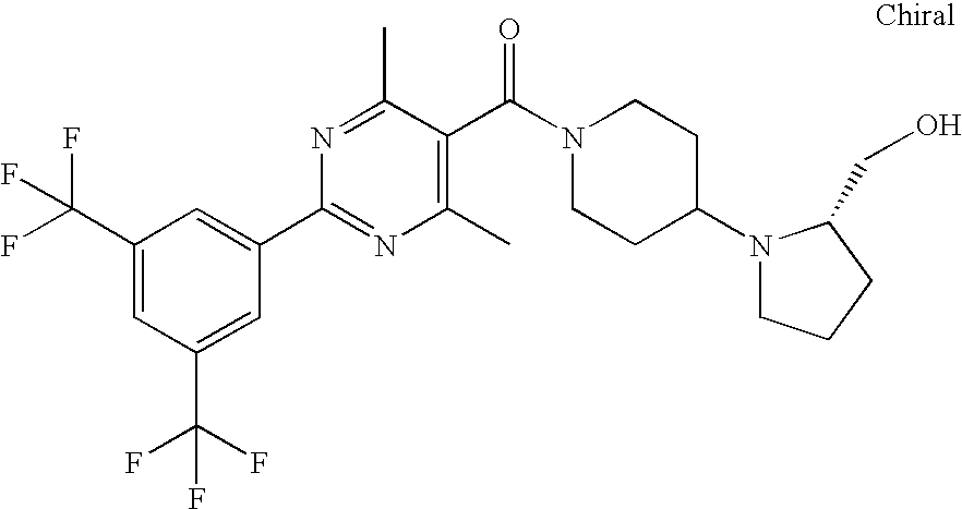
C(C1=CC(C(F)(F)F)=CC(C2=NC(C)=C(C(=O)N3CCC(N4CCCC4CO)CC3)C(C)=N2)=C1)(F)(F)F
